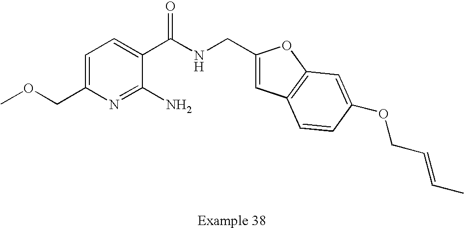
C1=C(COC)N=C(N)C(C(NCC2=CC3=C(O2)C=C(OCC=CC)C=C3)=O)=C1
